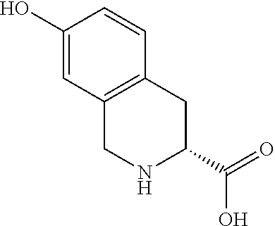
C1(O)=CC2=C(C=C1)CC(C(=O)O)NC2
